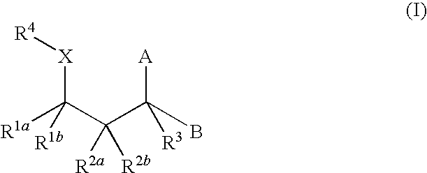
[X](C(C(C([A])([R3])B)([R2a])[R2b])([R1a])[R1b])[R4]
